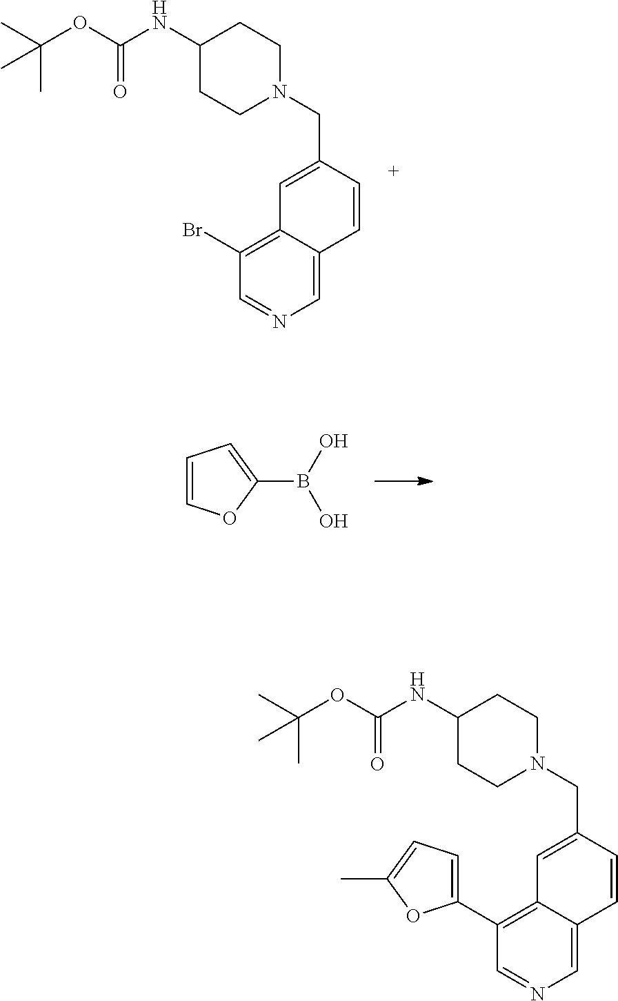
C1(Br)=C2C(=CN=C1)C=CC(CN1CCC(NC(OC(C)(C)C)=O)CC1)=C2.C1=COC(B(O)O)=C1.C1(C2=CC=C(C)O2)=C2C(=CN=C1)C=CC(CN1CCC(NC(OC(C)(C)C)=O)CC1)=C2
